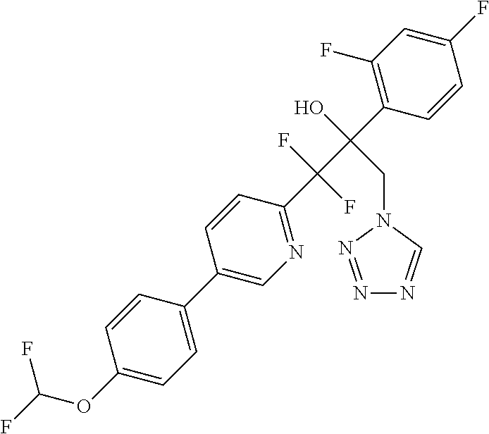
C1(C2=CN=C(C(C(C3=C(F)C=C(F)C=C3)(O)CN3C=NN=N3)(F)F)C=C2)=CC=C(OC(F)F)C=C1
